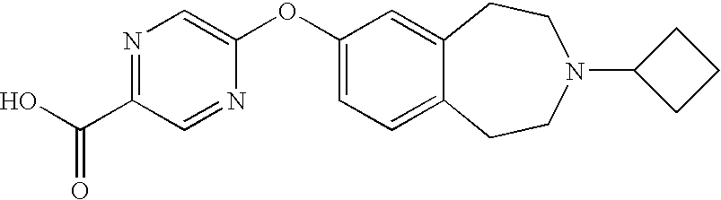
C1(OC2=CN=C(C(O)=O)C=N2)=CC=C2C(=C1)CCN(C1CCC1)CC2
